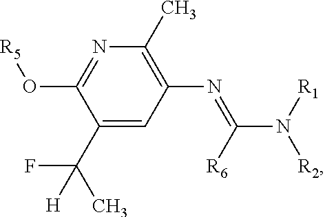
N1=C(O[R5])C(C(C)(F)[H])=CC(N=C(N([R1])[R2])[R6])=C1C
